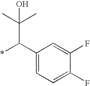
C1(C(*)C(C)(C)O)=CC=C(F)C(F)=C1
